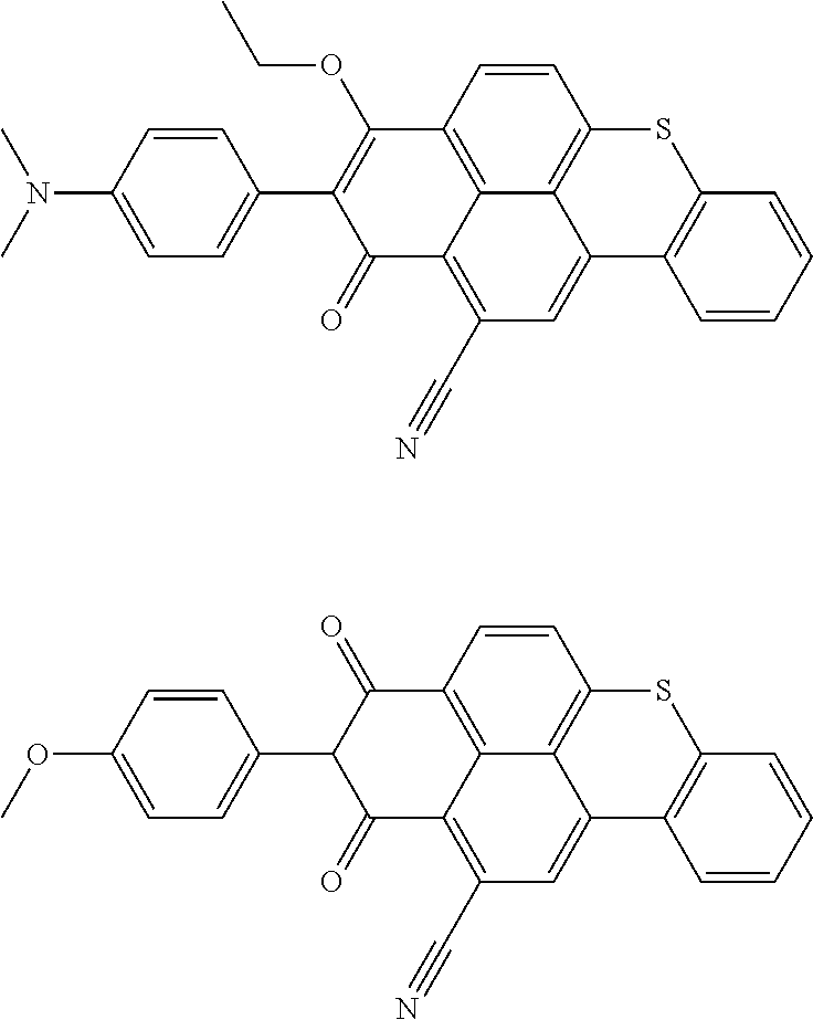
C1=CC=CC2=C1C1=CC(C#N)=C3C4=C(C=CC(=C14)S2)C(OCC)=C(C1=CC=C(N(C)C)C=C1)C3=O.C1=CC=CC2=C1C1=CC(C#N)=C3C4=C(C=CC(=C14)S2)C(=O)C(C1=CC=C(OC)C=C1)C3=O
